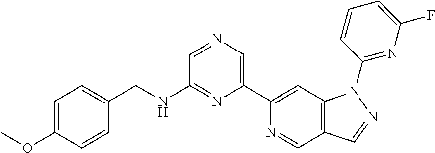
C1(C2=CC3=C(C=N2)C=NN3C2=NC(F)=CC=C2)=CN=CC(NCC2=CC=C(OC)C=C2)=N1
